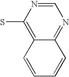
C1=NC(S)=C2C(=N1)C=CC=C2
